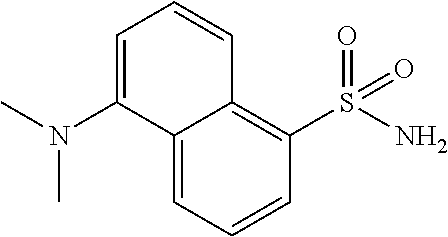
C12=CC=CC(S(N)(=O)=O)=C1C=CC=C2N(C)C
